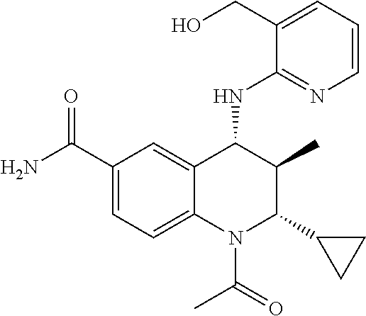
C1(C(=O)N)=CC=C2C(=C1)C(NC1=NC=CC=C1CO)C(C)C(C1CC1)N2C(C)=O
